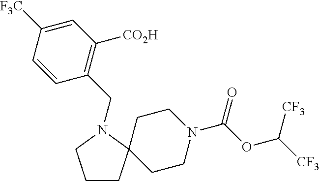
C1CC2(CCN(C(OC([CF3])[CF3])=O)CC2)N(CC2=C([CO2H])C=C([F3C])C=C2)C1
